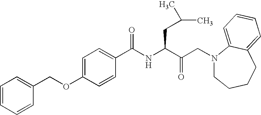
C1(C(NC(C(CN2CCCCC3=CC=CC=C23)=O)CC(C)C)=O)=CC=C(OCC2=CC=CC=C2)C=C1
